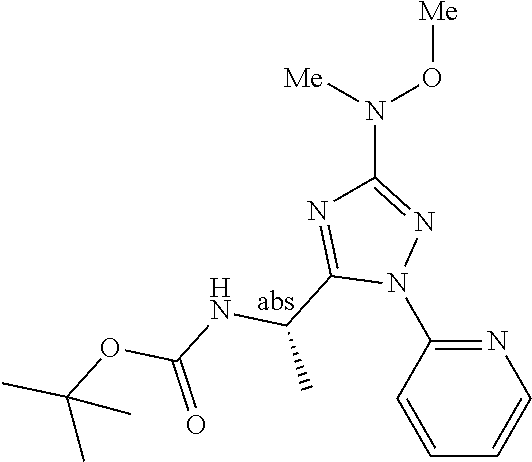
C1=CC=CN=C1N1N=C(N([Me])O[Me])N=C1C(NC(OC(C)(C)C)=O)C
